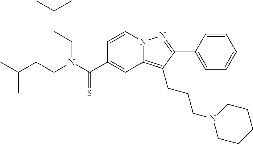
C1=CN2C(=C(CCCN3CCCCC3)C(C3=CC=CC=C3)=N2)C=C1C(N(CCC(C)C)CCC(C)C)=S
